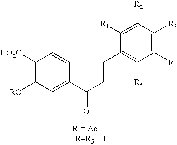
C1([HO2C])=C([RO])C=C(C(C=CC2=C([R5])C([R4])=C([R3])C([R2])=C2[R1])=O)C=C1
